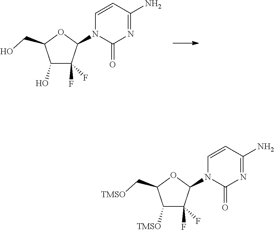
C1=CC(N)=NC(=O)N1C1C(F)(F)C(O)C(CO)O1.C1=CC(N)=NC(=O)N1C1C(F)(F)C([TMSO])C(C[TMSO])O1
